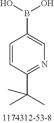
C1(B(O)O)=CN=C(C(C)(C)C)C=C1
